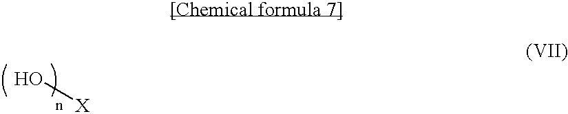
O[X]
